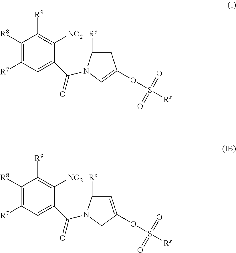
C1([R8])=C([R7])C=C(C(=O)N2C([Rc])CC(OS(=O)(=O)[Rs])=C2)C([NO2])=C1[R9].C1([R8])=C([R7])C=C(C(=O)N2C([Rc])C=C(OS(=O)(=O)[Rs])C2)C([NO2])=C1[R9]
